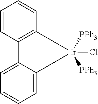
C12=C(C=CC=C1)[Ir]([PPh3])([PPh3])(Cl)C1=CC=CC=C21
